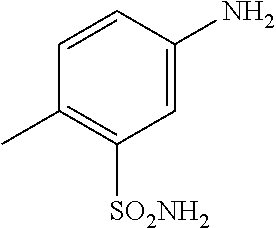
C1=CC(N)=CC([SO2NH2])=C1C
